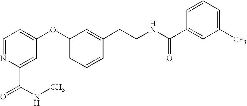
O=C(C1=CC(OC2=CC=CC(CCNC(C3=CC([CF3])=CC=C3)=O)=C2)=CC=N1)NC
